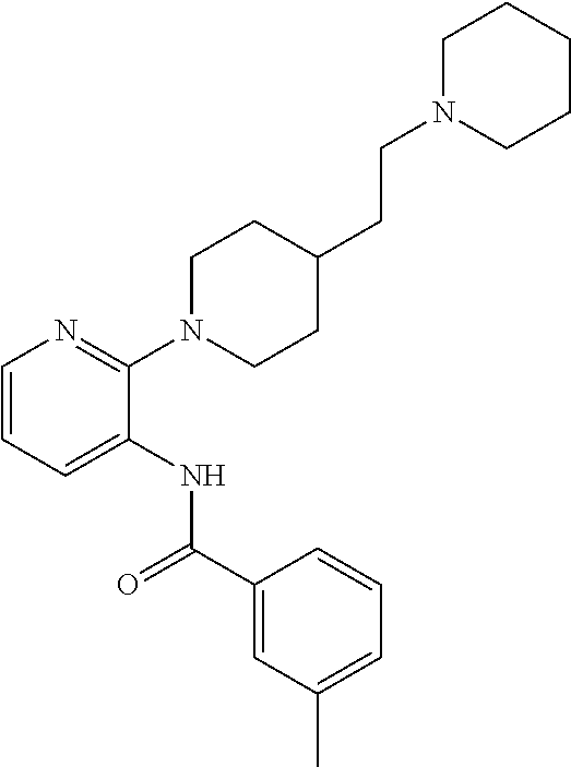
C1=CC=C(NC(C2=CC(C)=CC=C2)=O)C(N2CCC(CCN3CCCCC3)CC2)=N1
